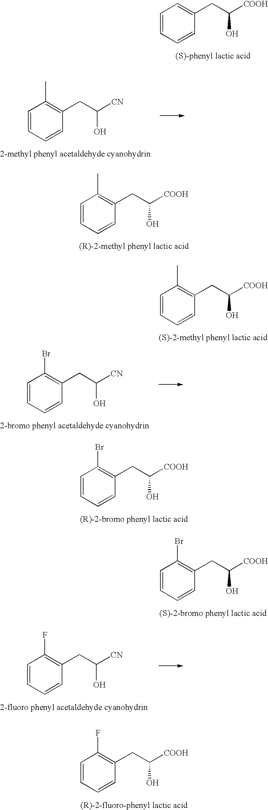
C1=CC=CC(CC([COOH])O)=C1.C1=CC=CC(CC([CN])O)=C1C.C1=CC=CC(CC([COOH])O)=C1C.C1=CC=CC(CC([COOH])O)=C1C.C1=CC=CC(CC([CN])O)=C1Br.C1=CC=CC(CC([COOH])O)=C1Br.C1=CC=CC(CC([COOH])O)=C1Br.C1=CC=CC(CC([CN])O)=C1F.C1=CC=CC(CC([COOH])O)=C1F
